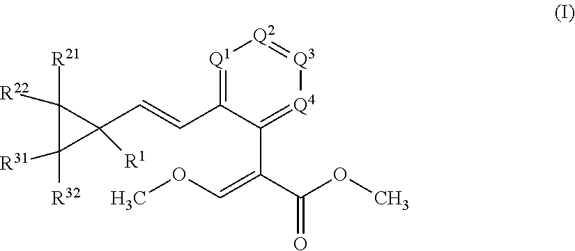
[Q1]1=C(C=CC2([R1])C([R21])([R22])C2([R32])[R31])C(C(C(OC)=O)=COC)=[Q4][Q3]=[Q2]1
